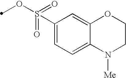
C1(S(OC)(=O)=O)=CC=C2C(=C1)OCCN2[Me]
